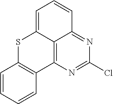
C1=C2C3=C(C4=C(S2)C=CC=C4)N=C(Cl)N=C3C=C1
